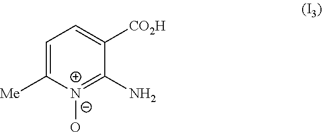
C1=C([Me])N(O)=C(N)C([CO2H])=C1
